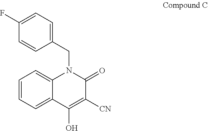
C1(CN2C3=CC=CC=C3C(O)=C([CN])C2=O)=CC=C(F)C=C1
